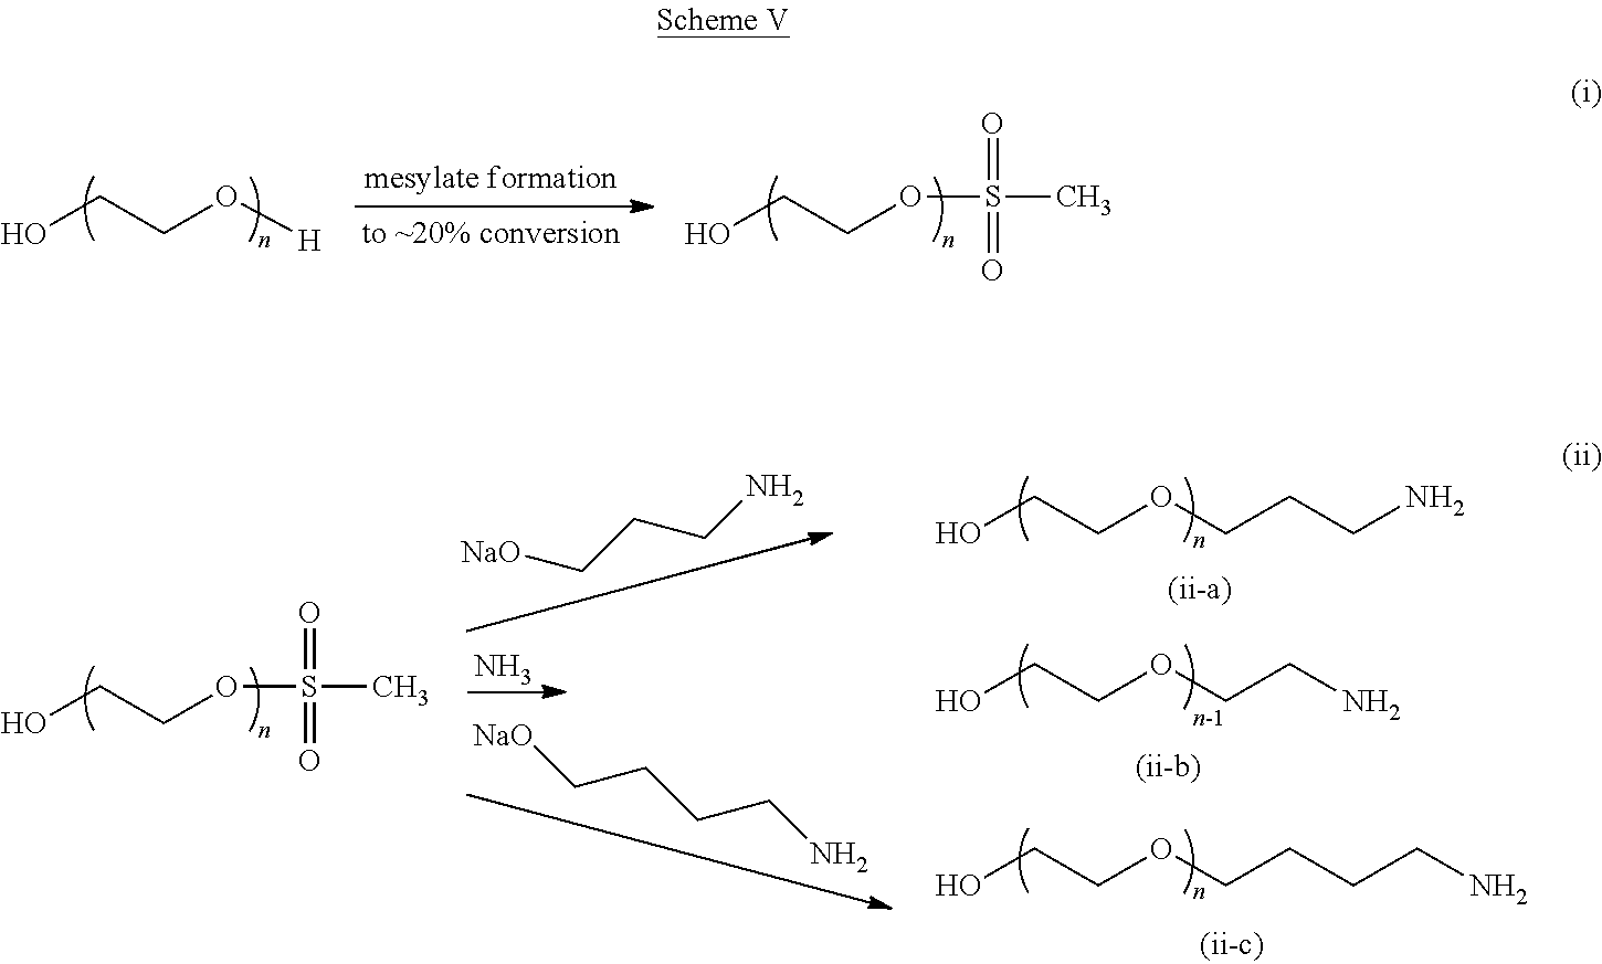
OCCO[H].OCCOS(C)(=O)=O.OCCOS(C)(=O)=O.[NaO]CCCN.N.[NaO]CCCCN.OCCOCCCCN.OCCOCCCN.OCCOCCN
